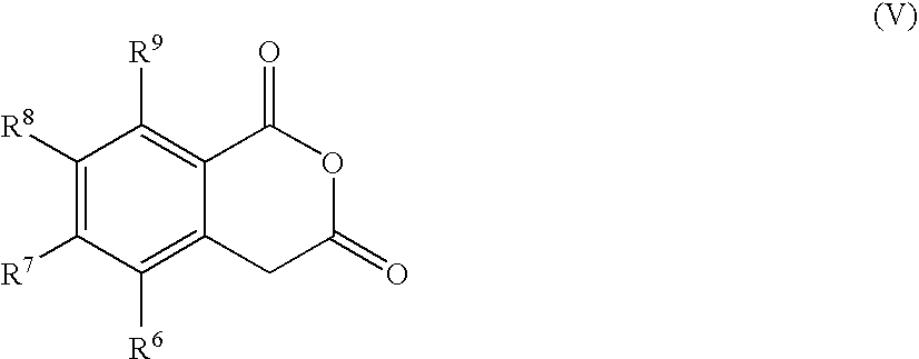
C1([R8])=C([R7])C([R6])=C2C(=C1[R9])C(=O)OC(=O)C2
